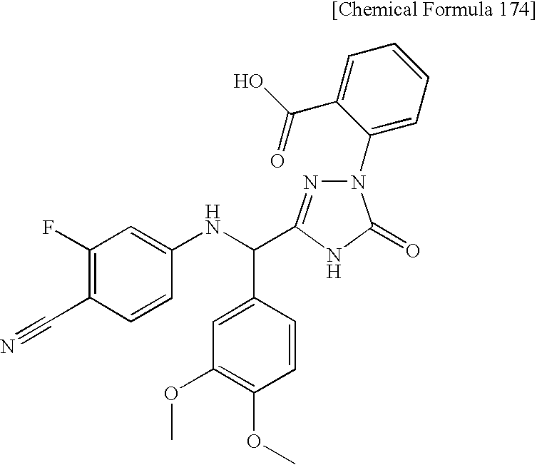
C1(F)=C(C#N)C=CC(NC(C2=CC(OC)=C(OC)C=C2)C2=NN(C3=CC=CC=C3C(=O)O)C(=O)N2)=C1
